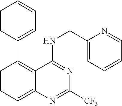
[CF3]C1=NC2=CC=CC(C3=CC=CC=C3)=C2C(NCC2=CC=CC=N2)=N1
